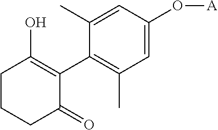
C1CCC(=O)C(C2=C(C)C=C(O[A])C=C2C)=C1O
